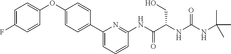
FC1=CC=C(OC2=CC=C(C3=CC=CC(NC(C(NC(=O)NC(C)(C)C)CO)=O)=N3)C=C2)C=C1
